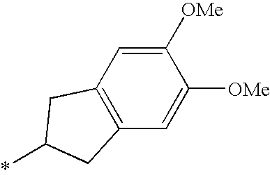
C12=C(C=C([OMe])C([OMe])=C1)CC(*)C2
